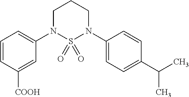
C1=CC([COOH])=CC(N2S(=O)(=O)N(C3=CC=C(C(C)C)C=C3)CCC2)=C1
